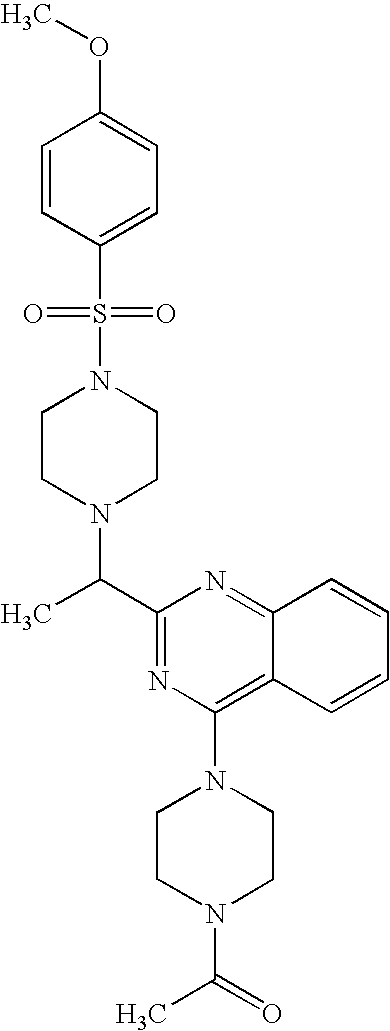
C1(C(C)N2CCN(S(=O)(=O)C3=CC=C(OC)C=C3)CC2)=NC(N2CCN(C(C)=O)CC2)=C2C(=N1)C=CC=C2
